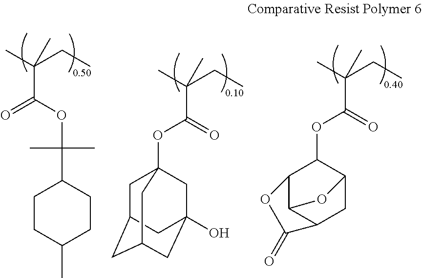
CC(CC)(C(OC1C2C3C(CC1O3)C(=O)O2)=O)C.CC(CC)(C(OC(C1CCC(C)CC1)(C)C)=O)C.CC(CC)(C(OC12CC3CC(CC(O)(C1)C3)C2)=O)C
